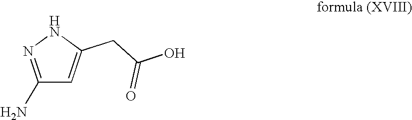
C1(N)=NNC(CC(O)=O)=C1
